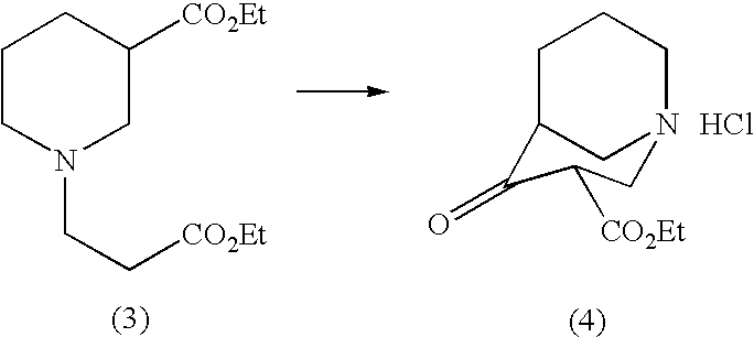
C1([CO2Et])CN2CC(C1=O)CCC2.Cl.C1CN(CC[CO2Et])CC([CO2Et])C1
